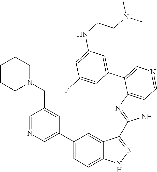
C1(C2=CN=CC(CN3CCCCC3)=C2)=CC=C2C(=C1)C(C1=NC3=C(N1)C=NC=C3C1=CC(NCCN(C)C)=CC(F)=C1)=NN2
